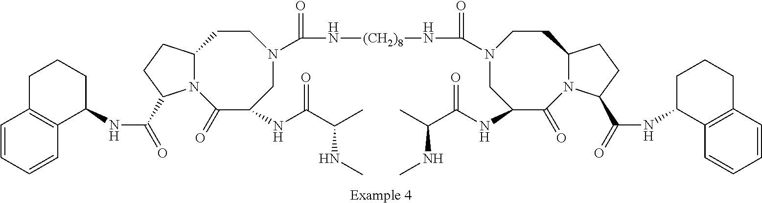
C1(NC(=O)C2N3C(=O)C(NC(=O)C(NC)C)CN(C(=O)N[(CH2)8]NC(=O)N4CC(NC(=O)C(NC)C)C(=O)N5C(CC4)CCC5C(NC4C5=C(CCC4)C=CC=C5)=O)CCC3CC2)CCCC2=C1C=CC=C2
